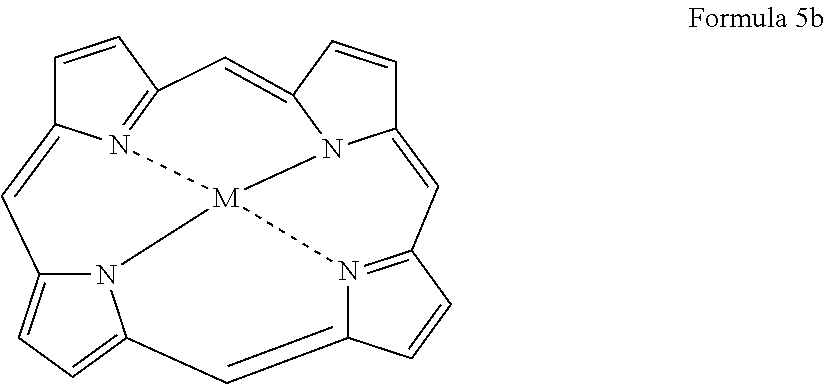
C1=CC2=N3C1=CC1=CC=C4N1[M]31N3=C(C=CC3=C4)C=C3C=CC(=C2)N31
